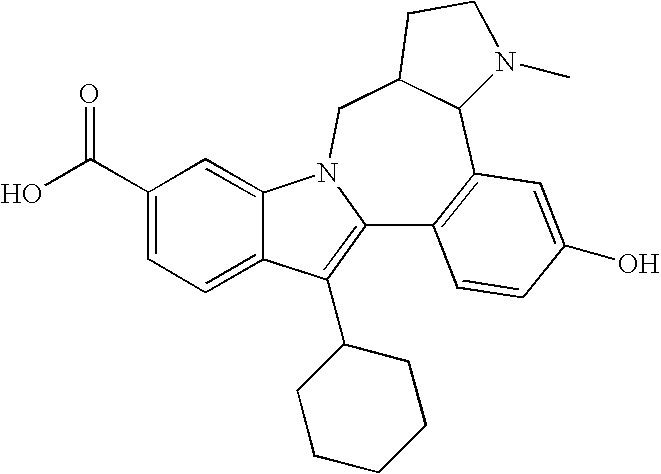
C1(C(O)=O)=CC=C2C(=C1)N1C(=C2C2CCCCC2)C2=C(C3C(C1)CCN3C)C=C(O)C=C2
